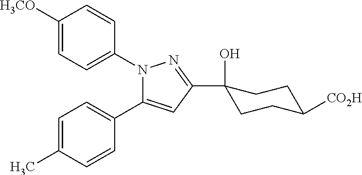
C1=C([H3CO])C=CC(N2C(C3=CC=C(C)C=C3)=CC(C3(O)CCC([CO2H])CC3)=N2)=C1
